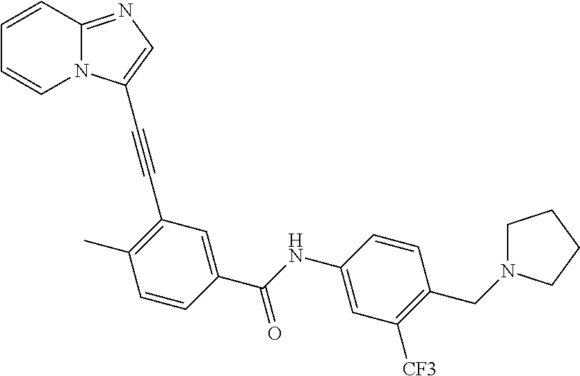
C1=CC2=NC=C(C#CC3=C(C)C=CC(C(=O)NC4=CC([CF3])=C(CN5CCCC5)C=C4)=C3)N2C=C1
